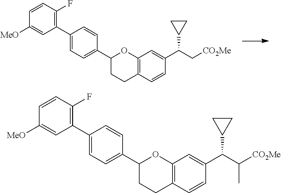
C1=CC(F)=C(C2=CC=C(C3CCC4=C(O3)C=C(C(C[CO2Me])C3CC3)C=C4)C=C2)C=C1[MeO].C1=CC(F)=C(C2=CC=C(C3CCC4=C(O3)C=C(C(C3CC3)C([CO2Me])C)C=C4)C=C2)C=C1[MeO]
